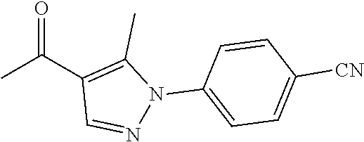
CC(C1=C(C)N(C2=CC=C([CN])C=C2)N=C1)=O
